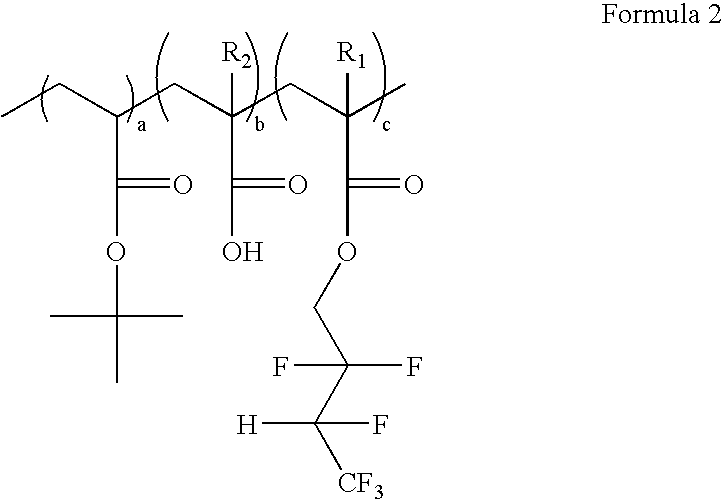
CCC(C(=O)OC(C)(C)C)CC(C(O)=O)([R2])CC([R1])(C(=O)OCC(C([CF3])(F)[H])(F)F)C
